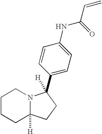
C1CCC2([H])N(C1)C(C1=CC=C(NC(C=C)=O)C=C1)([H])CC2
